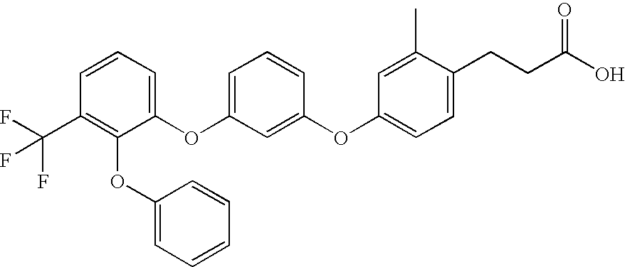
C1=CC(C(F)(F)F)=C(OC2=CC=CC=C2)C(OC2=CC=CC(OC3=CC=C(CCC(O)=O)C(C)=C3)=C2)=C1
